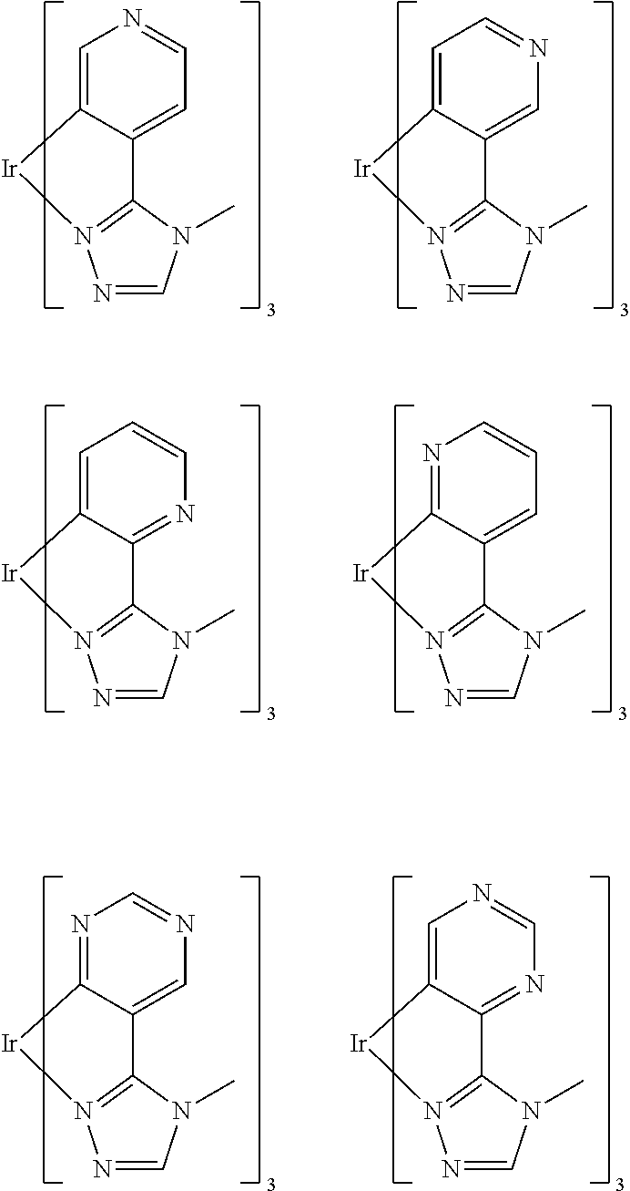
C1=C2C(=CC=N1)C1=N(N=CN1C)[Ir]2.C1=C2C(=CN=C1)C1=N(N=CN1C)[Ir]2.N1=C2C(=CC=C1)C1=N(N=CN1C)[Ir]2.C1=C2C(=NC=C1)C1=N(N=CN1C)[Ir]2.C1=C2C(=NC=N1)C1=N(N=CN1C)[Ir]2.N1=C2C(=CN=C1)C1=N(N=CN1C)[Ir]2
